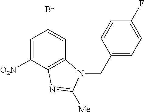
C1=C([O2N])C2=C(C=C1Br)N(CC1=CC=C(F)C=C1)C([Me])=N2
